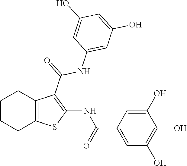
C1CCC2=C(C1)C(C(NC1=CC(O)=CC(O)=C1)=O)=C(NC(=O)C1=CC(O)=C(O)C(O)=C1)S2
